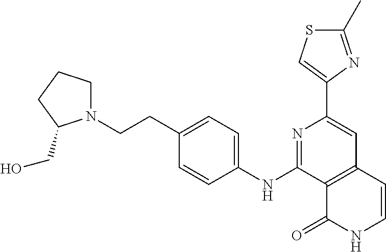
C12=C(C=CNC1=O)C=C(C1=CSC(C)=N1)N=C2NC1=CC=C(CCN2CCCC2CO)C=C1
